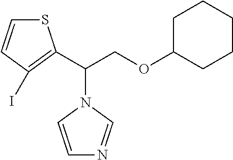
C1(I)=C(C(COC2CCCCC2)N2C=CN=C2)SC=C1
